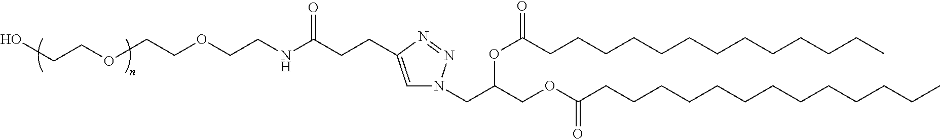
C1=C(CCC(NCCOCCOCCO)=O)N=NN1CC(COC(CCCCCCCCCCCCC)=O)OC(CCCCCCCCCCCCC)=O
